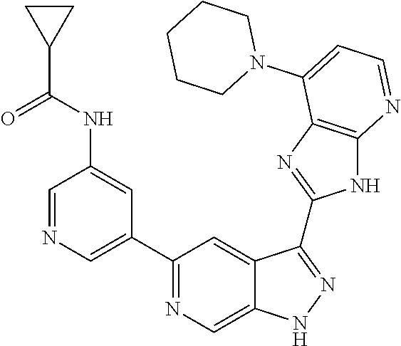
C1=NC=C(C2=NC=C3C(=C2)C(C2=NC4=C(N2)N=CC=C4N2CCCCC2)=NN3)C=C1NC(=O)C1CC1
